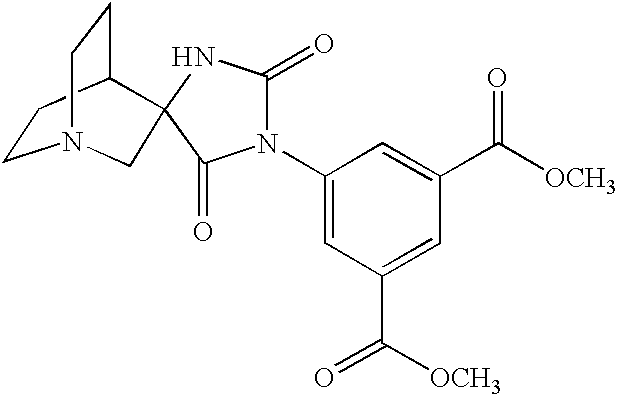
C1CC2CCN1CC21NC(=O)N(C2=CC(C([OCH3])=O)=CC(C([OCH3])=O)=C2)C1=O
